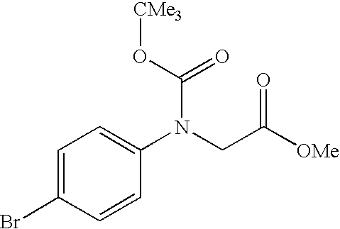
C1=C(Br)C=CC(N(CC([OMe])=O)C(=O)O[CMe3])=C1
